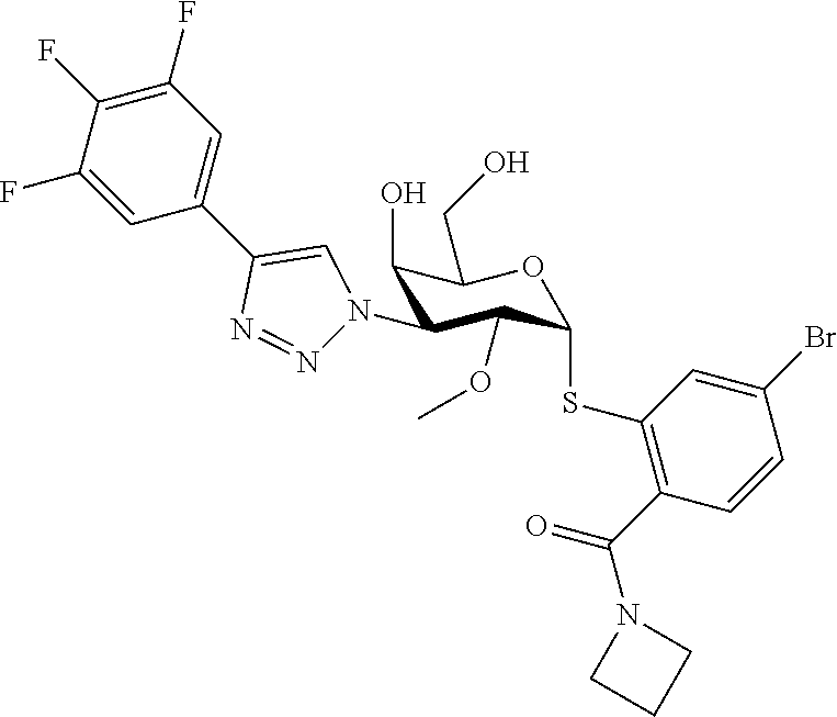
C1(O)C(N2N=NC(C3=CC(F)=C(F)C(F)=C3)=C2)C(OC)C(SC2=C(C(N3CCC3)=O)C=CC(Br)=C2)OC1CO
